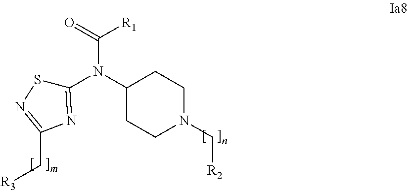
C1(N(C2CCN(C[R2])CC2)C(=O)[R1])=NC(C[R3])=NS1
